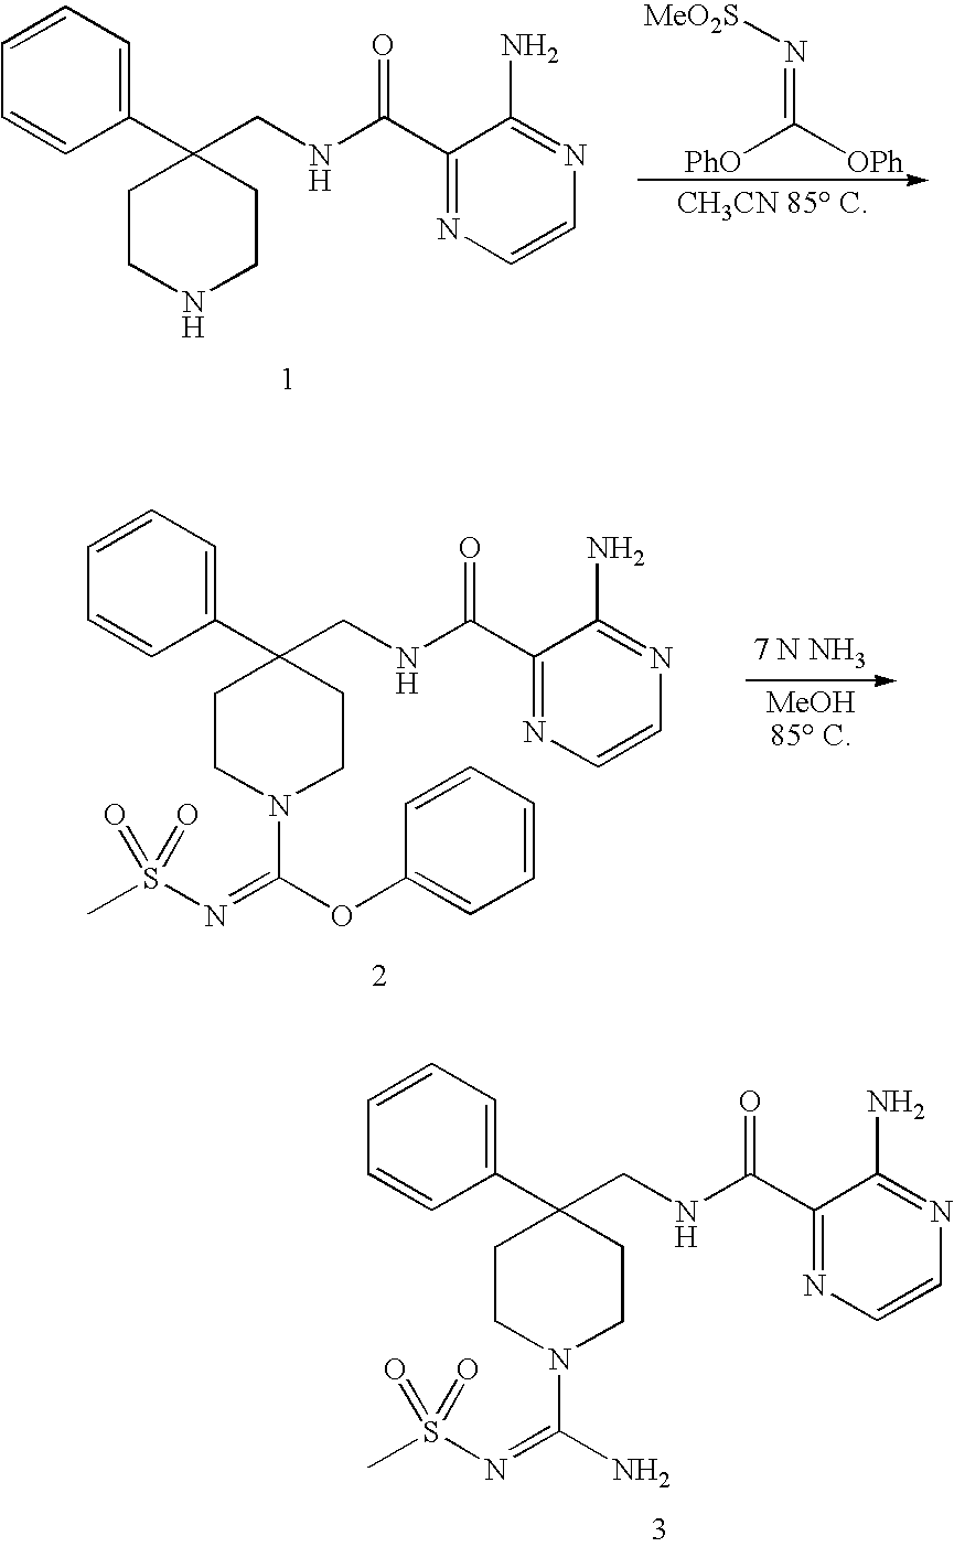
[CH3CN 85 C].C1CNCCC1(CNC(C1=NC=CN=C1N)=O)C1=CC=CC=C1.[PhO]C([OPh])=N[MeO2S].[MeOH85 C].C1CN(C(OC2=CC=CC=C2)=NS(C)(=O)=O)CCC1(CNC(C1=NC=CN=C1N)=O)C1=CC=CC=C1.C1CN(C(N)=NS(C)(=O)=O)CCC1(CNC(C1=NC=CN=C1N)=O)C1=CC=CC=C1
